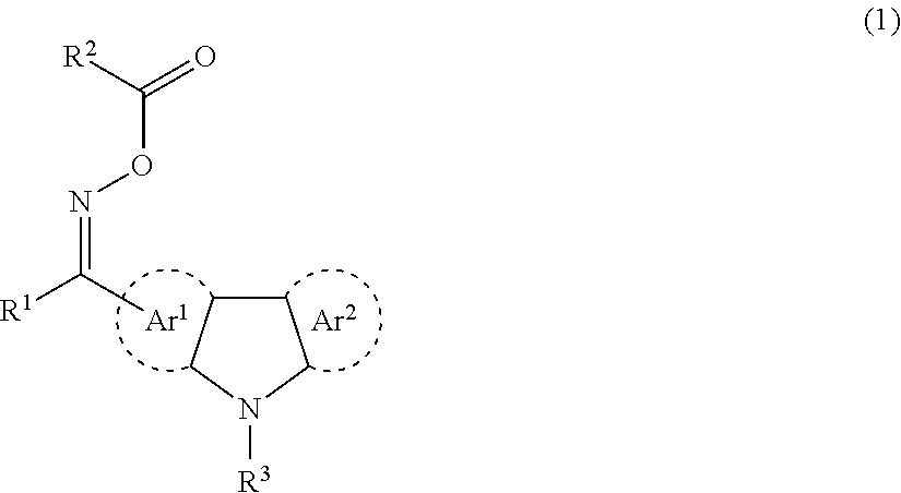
C1CCN([R3])C1.[R2]C(=O)ON=C([R1])C
